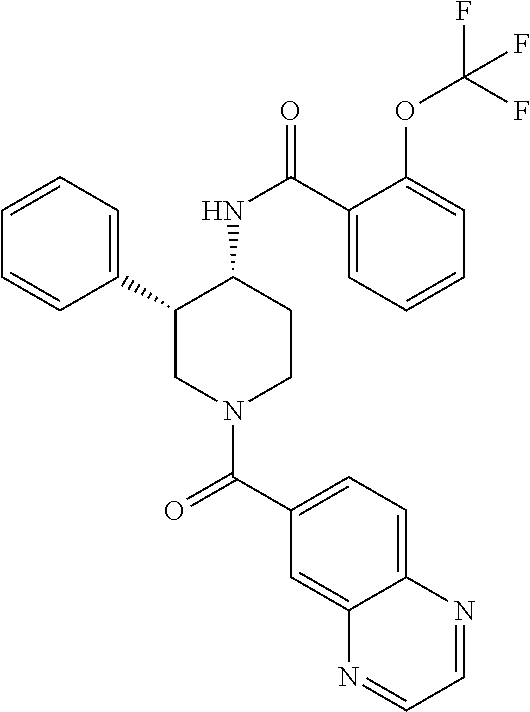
C1=CC=C(C2CN(C(=O)C3=CC=C4C(=C3)N=CC=N4)CCC2NC(=O)C2=CC=CC=C2OC(F)(F)F)C=C1
